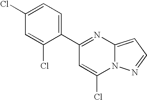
C1(C2=CC=C(Cl)C=C2Cl)=NC2=CC=NN2C(Cl)=C1
